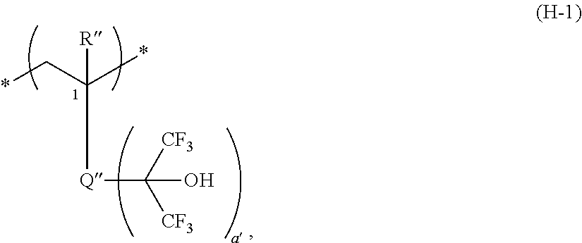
*CC(*)([R])[Q]C([CF3])([CF3])O
